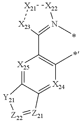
[X25]1=C2C(=[X24]C(C)=C1C1=N(C)[X22][X21][X23]1)[Z21]=[Z22][Y21]2
